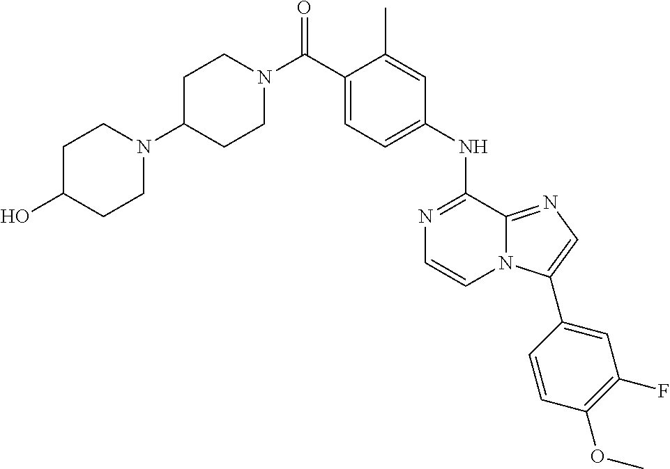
C1(C)=CC(NC2=NC=CN3C2=NC=C3C2=CC(F)=C(OC)C=C2)=CC=C1C(N1CCC(N2CCC(O)CC2)CC1)=O
